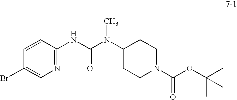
BrC1=CN=C(NC(N(C2CCN(C(OC(C)(C)C)=O)CC2)C)=O)C=C1
